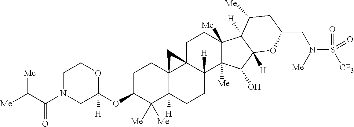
C1C(OC2([H])OCCN(C(C([Me])[Me])=O)C2)C([Me])([Me])C2([H])C3(C1)C1(C([H])(CC2)C2([Me])C([Me])(CC1)C1([H])C([Me])CC(CN(S([CF3])(=O)=O)[Me])OC1([H])C2O)C3
